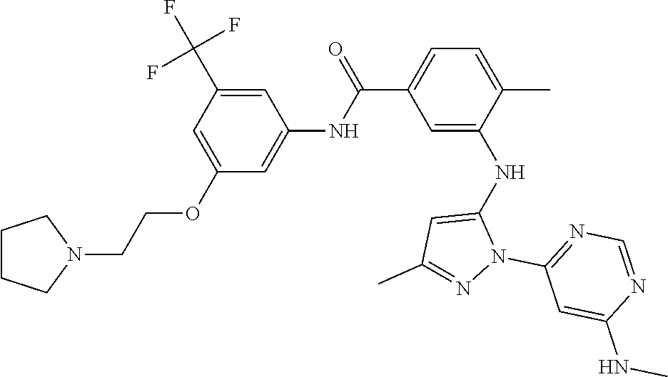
C1=C(OCCN2CCCC2)C=C(NC(C2=CC=C(C)C(NC3=CC(C)=NN3C3=NC=NC(NC)=C3)=C2)=O)C=C1C(F)(F)F
